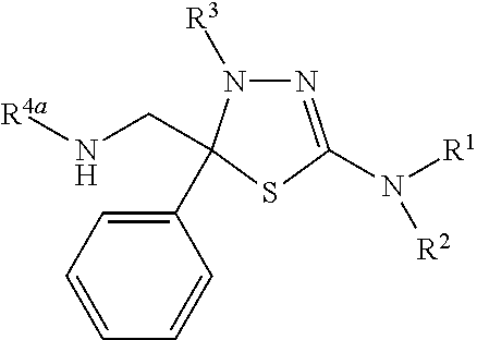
C1(C2(CN[R4a])N([R3])N=C(N([R1])[R2])S2)=CC=CC=C1
